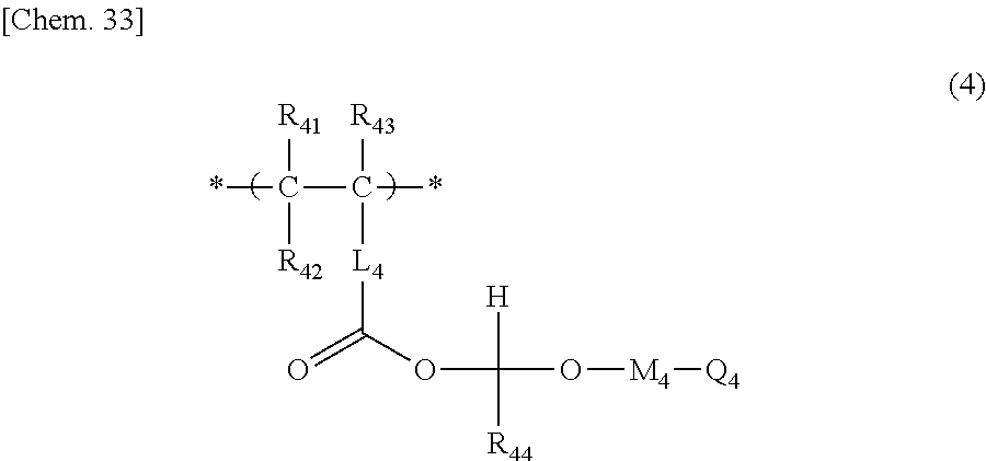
*C(C(*)([R43])[L4]C(=O)OC(O[M4][Q4])([H])[R44])([R41])[R42]
